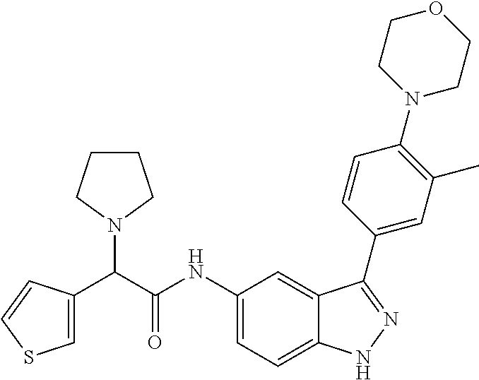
C1=C(C(C(NC2=CC=C3C(=C2)C(C2=CC(C)=C(N4CCOCC4)C=C2)=NN3)=O)N2CCCC2)C=CS1
